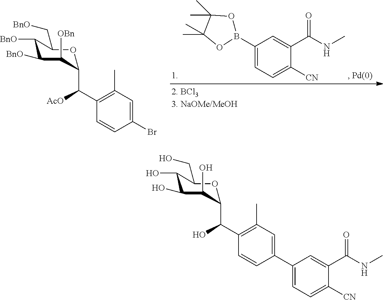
C1(Br)=CC(C)=C(C(C2C([OBn])C([BnO])C([BnO])C(C[BnO])O2)[AcO])C=C1.C1([CN])=CC=C(B2OC(C)(C)C(C)(C)O2)C=C1C(NC)=O.C1(C2=CC=C([CN])C(C(NC)=O)=C2)=CC(C)=C(C(C2C(O)C(O)C(O)C(CO)O2)O)C=C1
